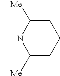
CN1C([Me])CCCC1[Me]
